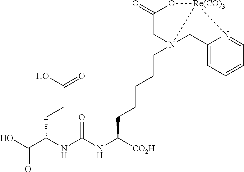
OC(C([N H]C(NC([CO2H])CCCCCN12CC3=CC=CC=N3[Re(CO)3]1OC(=O)C2)=O)CCC(=O)O)=O
